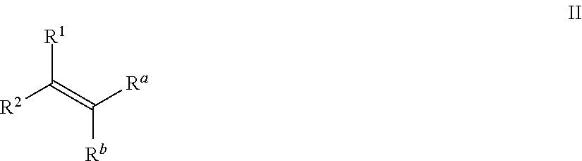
C(=C([Ra])[Rb])([R2])[R1]
